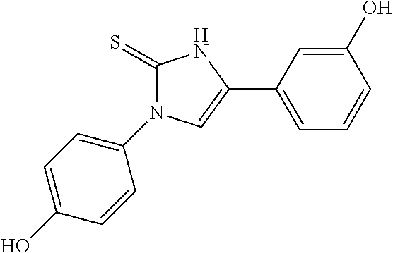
C1(=S)N(C2=CC=C(O)C=C2)C=C(C2=CC=CC(O)=C2)N1
